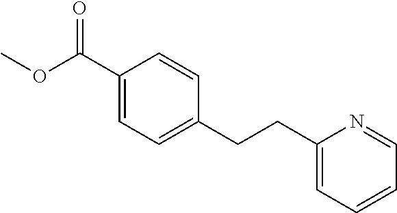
C1(C(OC)=O)=CC=C(CCC2=CC=CC=N2)C=C1
